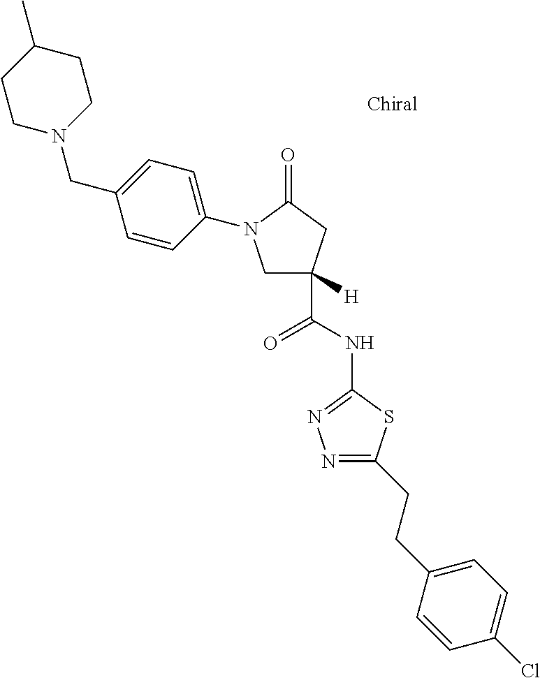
C1CN(CC2=CC=C(N3CC([H])(C(=O)NC4=NN=C(CCC5=CC=C(Cl)C=C5)S4)CC3=O)C=C2)CCC1C
